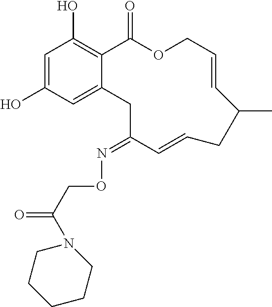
C1=C(O)C=C2C(=C1O)C(=O)OCC=CC(C)CC=CC(=NOCC(=O)N1CCCCC1)C2
